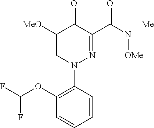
C1(OC(F)F)=C(N2N=C(C(N[OMe])=O)C(=O)C([MeO])=C2)C=CC=C1.[Me]
